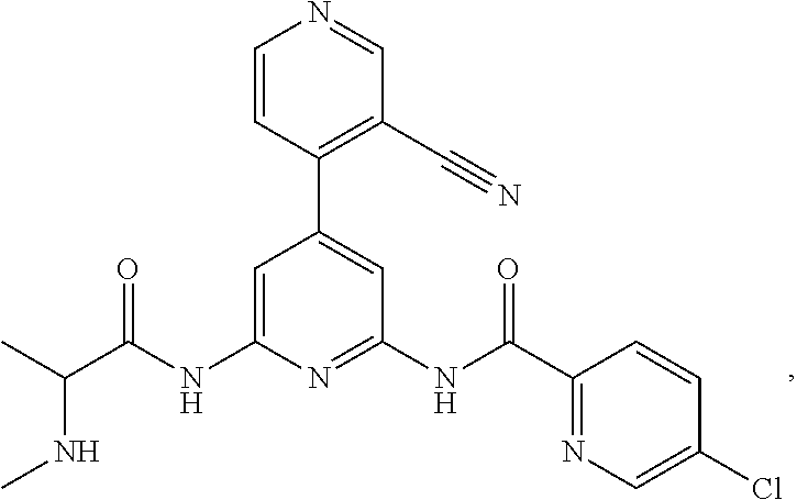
C1=C(NC(C(C)NC)=O)N=C(NC(=O)C2=NC=C(Cl)C=C2)C=C1C1=C(C#N)C=NC=C1
